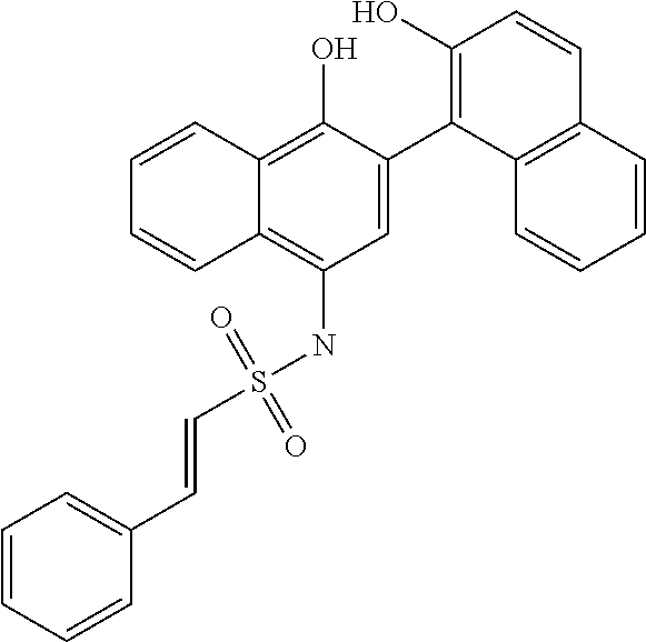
C1=C(C2=C(O)C=CC3=C2C=CC=C3)C(O)=C2C(=C1NS(C=CC1=CC=CC=C1)(=O)=O)C=CC=C2
